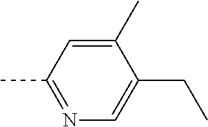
C1(C)=CC(C)=NC=C1CC
